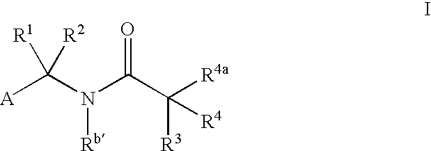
[A]C(N(C(C([R4a])([R3])[R4])=O)[Rb])([R1])[R2]
